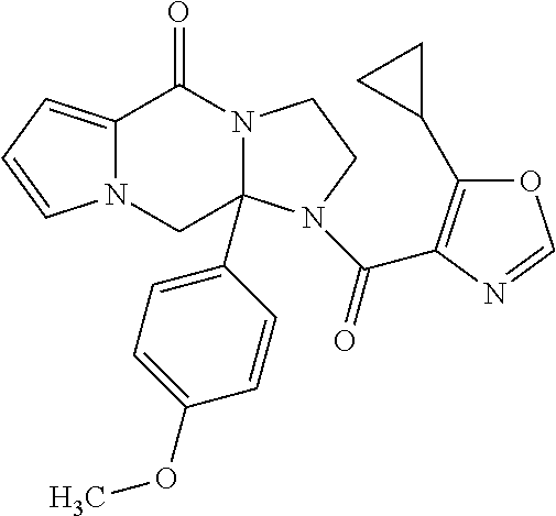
C12=CC=CN1CC1(C3=CC=C(OC)C=C3)N(C2=O)CCN1C(=O)C1=C(C2CC2)OC=N1
